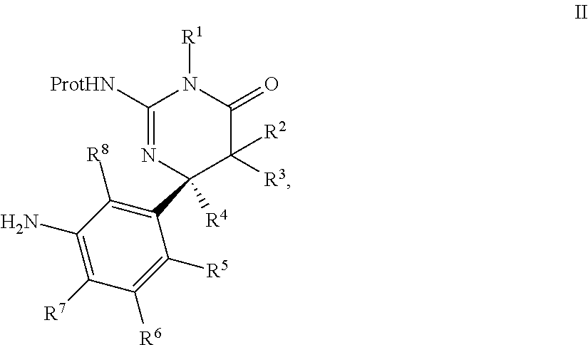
C1([ProtHN])=NC(C2=C([R8])C(N)=C([R7])C([R6])=C2[R5])([R4])C([R3])([R2])C(=O)N1[R1]
